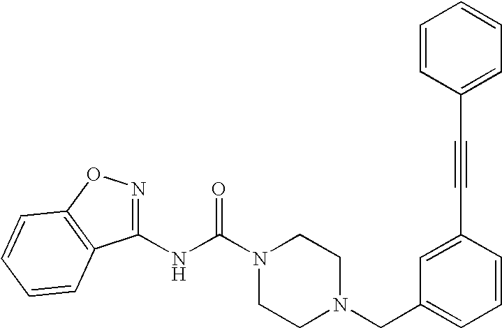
N(C(N1CCN(CC2=CC=CC(C#CC3=CC=CC=C3)=C2)CC1)=O)C1=NOC2=C1C=CC=C2
